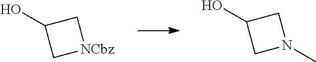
OC1C[NCbz]C1.OC1CN(C)C1
